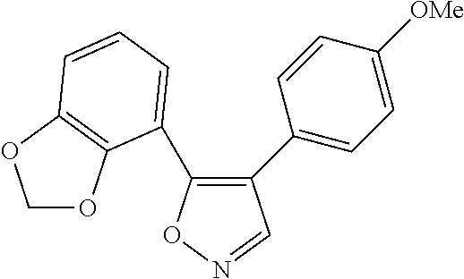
C1(C2=CC=C([OMe])C=C2)=C(C2=CC=CC3=C2OCO3)ON=C1
